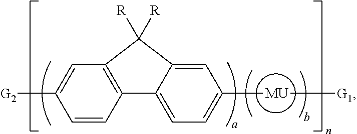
C1=CC2=C(C=C1[G2])C([R])([R])C1=CC([MU][G1])=CC=C21
